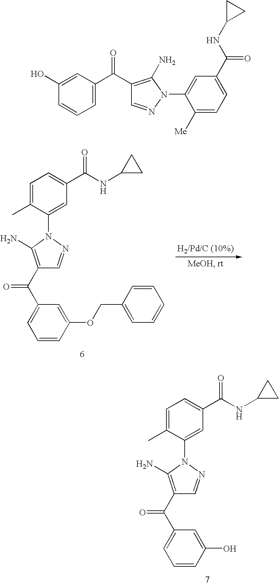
C1=C(C)C(N2N=CC(C(C3=CC=CC(OCC4=CC=CC=C4)=C3)=O)=C2N)=CC(C(NC2CC2)=O)=C1.C1=C(C)C(N2N=CC(C(C3=CC=CC(O)=C3)=O)=C2N)=CC(C(NC2CC2)=O)=C1.C1=C(C(C2=C(N)N(C3=CC(C(NC4CC4)=O)=CC=C3[Me])N=C2)=O)C=C(O)C=C1
